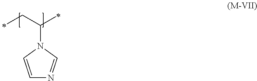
C1=CN(C(CC)C)C=N1
